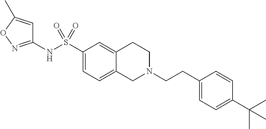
C1(NS(C2=CC=C3C(=C2)CCN(CCC2=CC=C(C(C)(C)C)C=C2)C3)(=O)=O)=NOC(C)=C1
